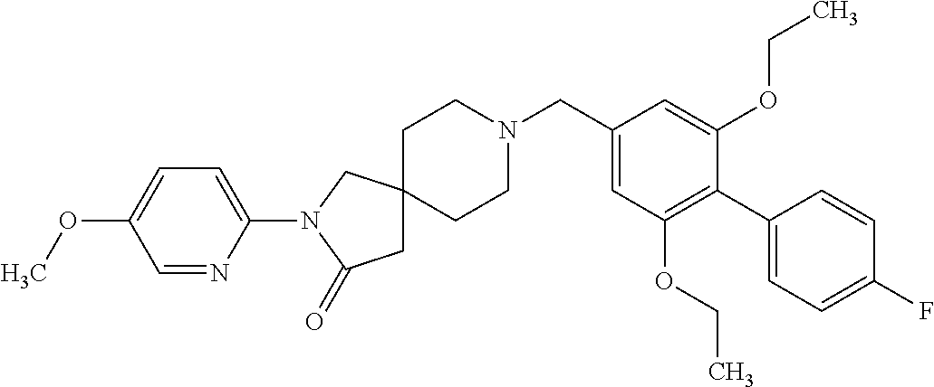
C1(CN2CCC3(CC2)CC(=O)N(C2=CC=C(OC)C=N2)C3)=CC(OCC)=C(C2=CC=C(F)C=C2)C(OCC)=C1
